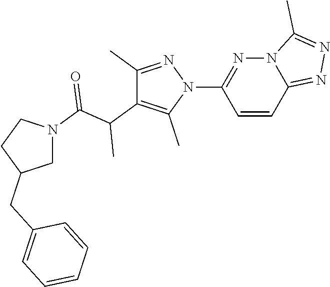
C1(C)=NN(C2=NN3C(=NN=C3C)C=C2)C(C)=C1C(C(N1CC(CC2=CC=CC=C2)CC1)=O)C
